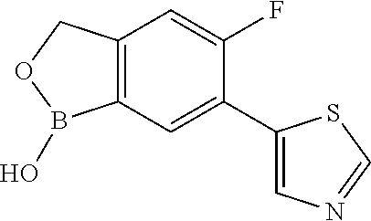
C12=C(COB1O)C=C(F)C(C1=CN=CS1)=C2
